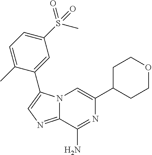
N12C(=NC=C1C1=CC(S(C)(=O)=O)=CC=C1C)C(N)=NC(C1CCOCC1)=C2
